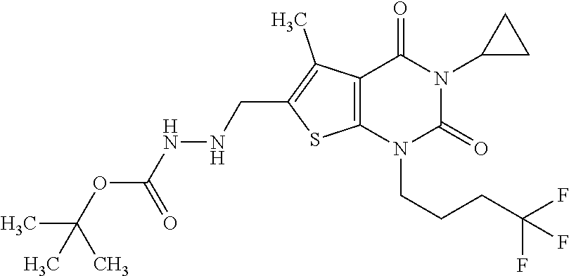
C12=C(N(CCCC(F)(F)F)C(=O)N(C3CC3)C1=O)SC(CNNC(=O)OC(C)(C)C)=C2C
